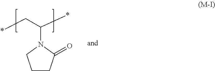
C1CC(=O)N(C(*)C*)C1
